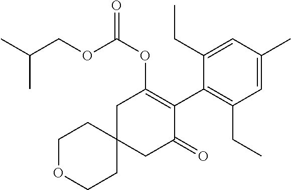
C1OCCC2(C1)CC(=O)C(C1=C(CC)C=C(C)C=C1CC)=C(OC(=O)OCC(C)C)C2
